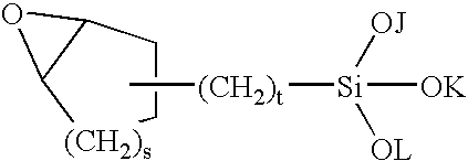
[(CH2)t]([Si]([OJ])([OL])[OK])C.C1CC2C([(CH2)s]1)O2
